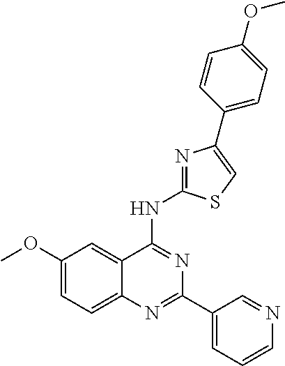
C1(OC)=CC=C2C(=C1)C(NC1=NC(C3=CC=C(OC)C=C3)=CS1)=NC(C1=CC=CN=C1)=N2
